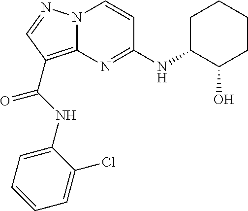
C1(NC(=O)C2=C3N(N=C2)C=CC(NC2C(O)CCCC2)=N3)=CC=CC=C1Cl
